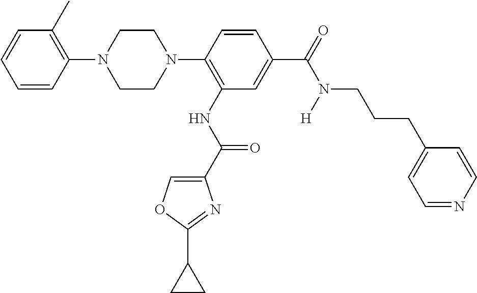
N1(C2=C(NC(C3=COC(C4CC4)=N3)=O)C=C(C(=O)N([H])CCCC3=CC=NC=C3)C=C2)CCN(C2=C(C)C=CC=C2)CC1
